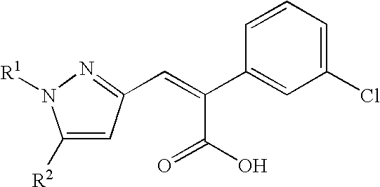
C1([R2])=CC(C=C(C2=CC(Cl)=CC=C2)C(=O)O)=NN1[R1]
